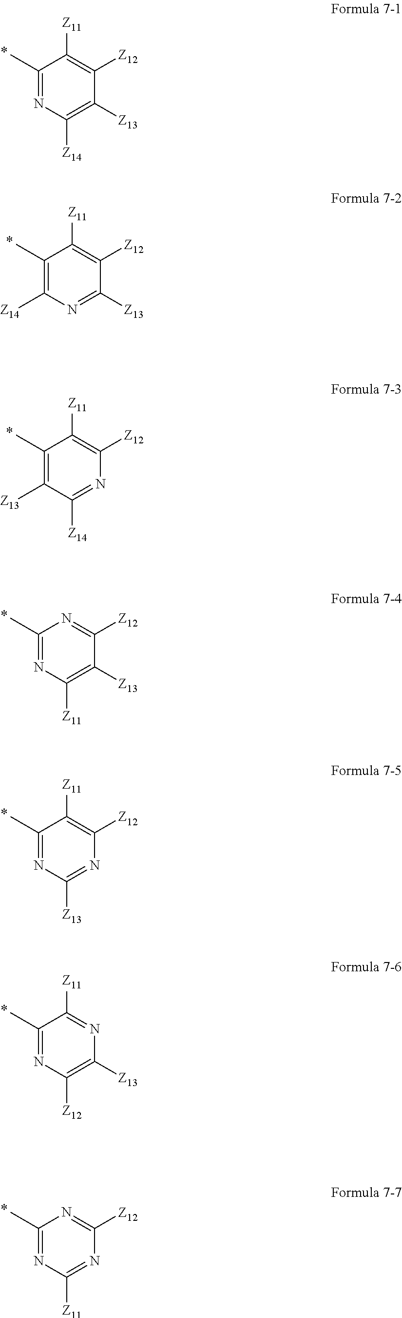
C1(C)=NC([Z14])=C([Z13])C([Z12])=C1[Z11].C1(C)=C([Z14])N=C([Z13])C([Z12])=C1[Z11].C1(C)=C([Z13])C([Z14])=NC([Z12])=C1[Z11].C1(C)=NC([Z11])=C([Z13])C([Z12])=N1.C1(C)=NC([Z13])=NC([Z12])=C1[Z11].C1(C)=NC([Z12])=C([Z13])N=C1[Z11].C1(C)=NC([Z11])=NC([Z12])=N1
